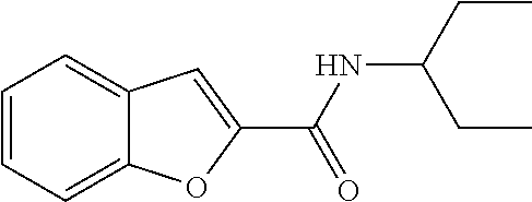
C(NC(CC)CC)(=O)C1=CC2=CC=CC=C2O1
